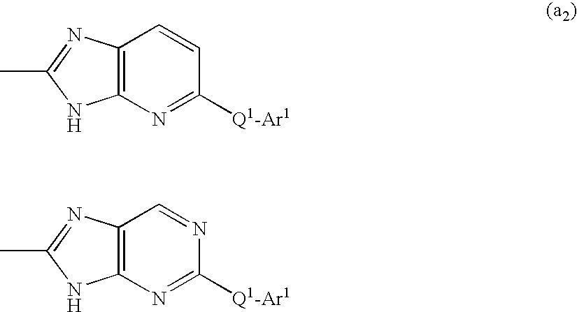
C12=C(N=C([Q1-Ar1])C=C1)NC(C)=N2.C12=C(N=C([Q1-Ar1])N=C1)NC(C)=N2
